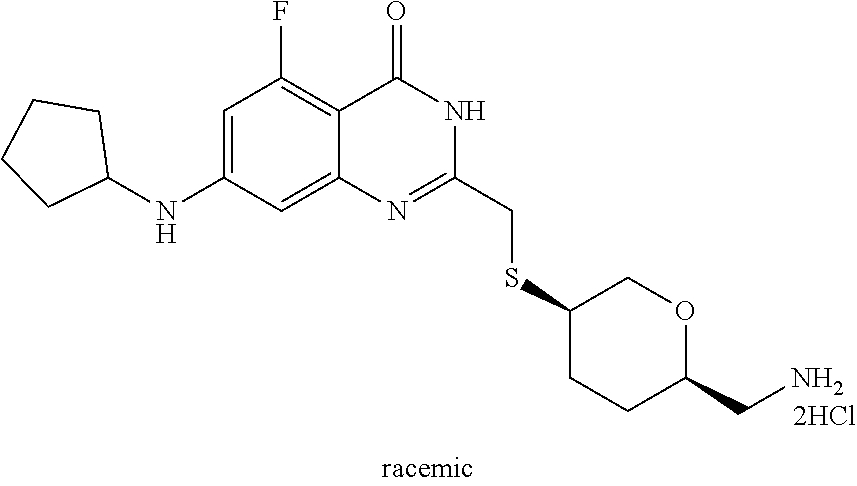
C1(NC2CCCC2)=CC(F)=C2C(=C1)N=C(CSC1CCC(CN)OC1)NC2=O
